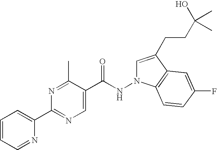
N1=CC=CC=C1C1=NC=C(C(NN2C=C(CCC(O)(C)C)C3=C2C=CC(F)=C3)=O)C(C)=N1
